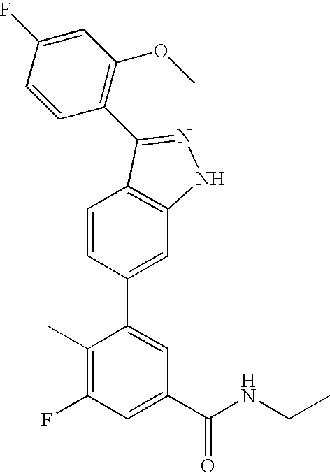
C1=CC(C2=CC(C(NCC)=O)=CC(F)=C2C)=CC2=C1C(C1=C(OC)C=C(F)C=C1)=NN2
